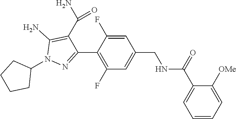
C1(C2=NN(C3CCCC3)C(N)=C2C(N)=O)=C(F)C=C(CNC(C2=CC=CC=C2[OMe])=O)C=C1F
